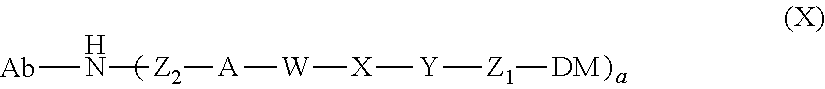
N([Ab])[Z2][A][W][X][Y][Z1][DM]
